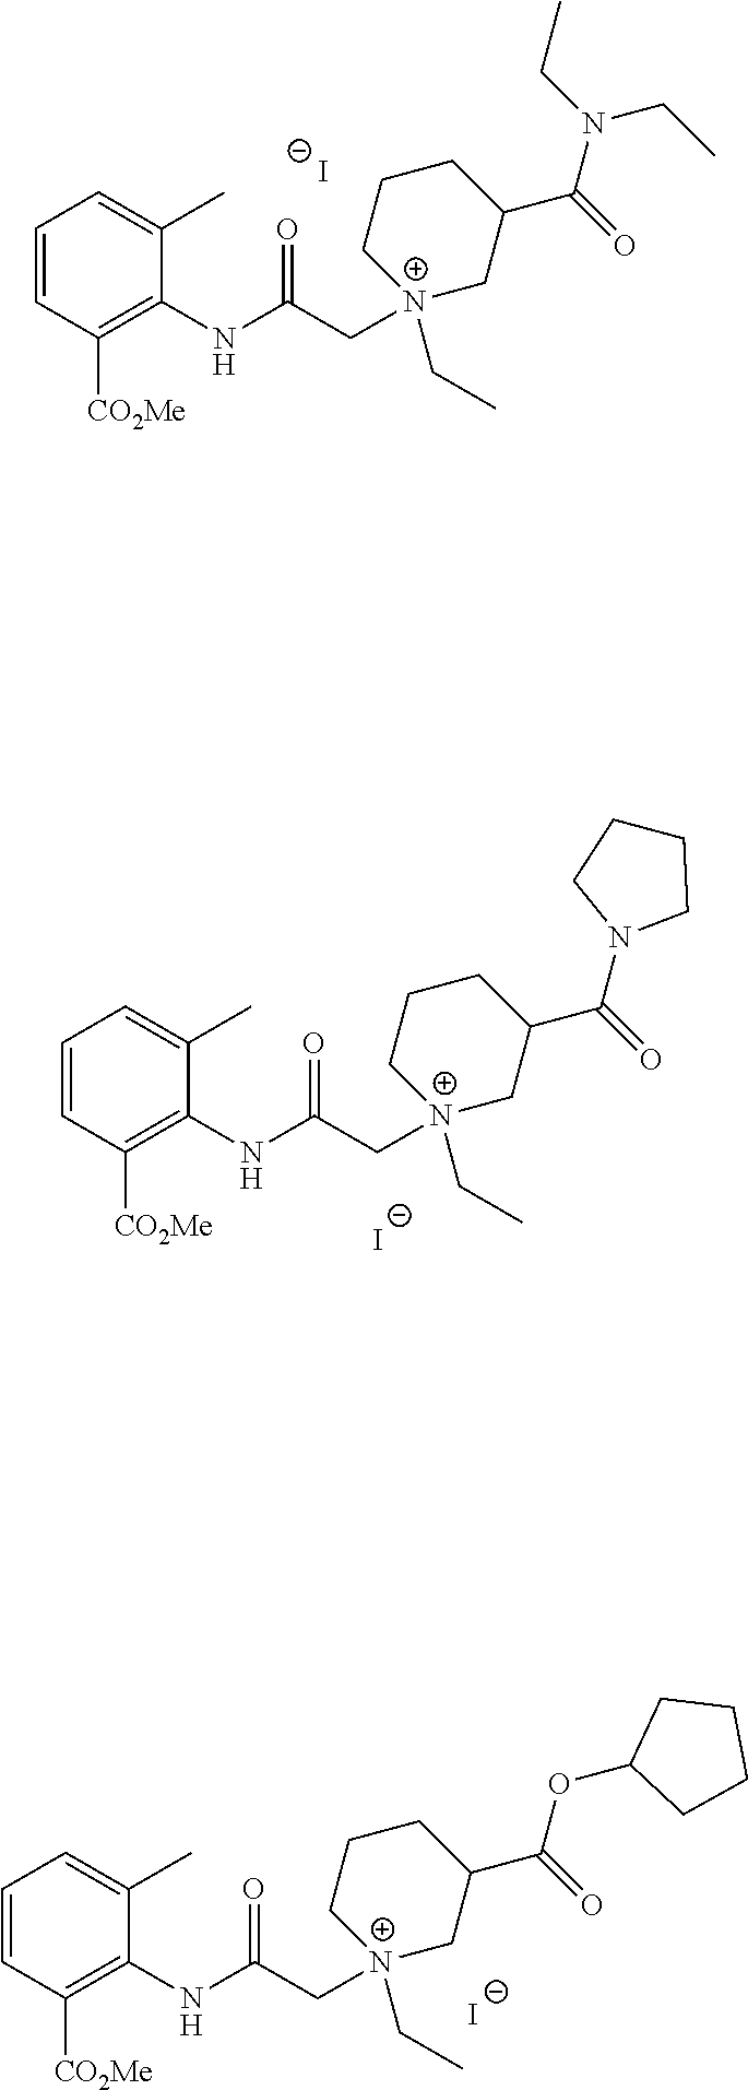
C1=CC([CO2Me])=C(NC(C[N+]2(CC)CC(C(=O)N(CC)CC)CCC2)=O)C(C)=C1.[I-].C1=CC([CO2Me])=C(NC(C[N+]2(CC)CC(C(=O)N3CCCC3)CCC2)=O)C(C)=C1.[I-].C1=CC([CO2Me])=C(NC(C[N+]2(CC)CC(C(=O)OC3CCCC3)CCC2)=O)C(C)=C1.[I-]
